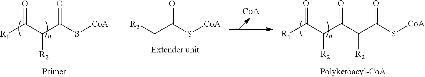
[R1]C(C(C(S[CoA])=O)[R2])=O.[R1]C(C(C(C(C(S[CoA])=O)[R2])=O)[R2])=O.[R2]CC(S[CoA])=O
